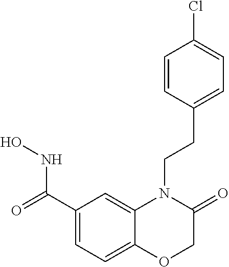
C1(C(=O)NO)=CC=C2C(=C1)N(CCC1=CC=C(Cl)C=C1)C(=O)CO2
